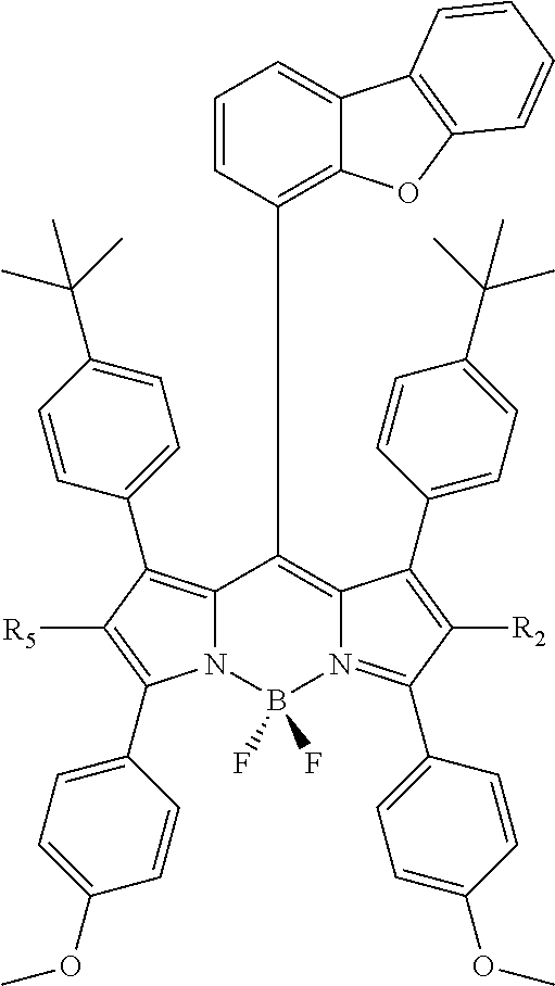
N12C(=C(C3=CC=C(C(C)(C)C)C=C3)C([R5])=C1C1=CC=C(OC)C=C1)C(C1=C3C(=CC=C1)C1=C(O3)C=CC=C1)=C1N(=C(C3=CC=C(OC)C=C3)C([R2])=C1C1=CC=C(C(C)(C)C)C=C1)B2(F)F
